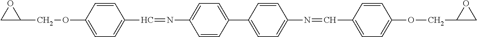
C1C(COC2=CC=C(C=NC3=CC=C(C4=CC=C(N=CC5=CC=C(OCC6CO6)C=C5)C=C4)C=C3)C=C2)O1
